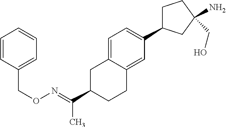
C1(C(=NOCC2=CC=CC=C2)C)CCC2=CC(C3CCC(N)(CO)C3)=CC=C2C1
